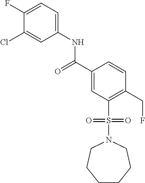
C1(F)=CC=C(NC(C2=CC(S(N3CCCCCC3)(=O)=O)=C(CF)C=C2)=O)C=C1Cl
